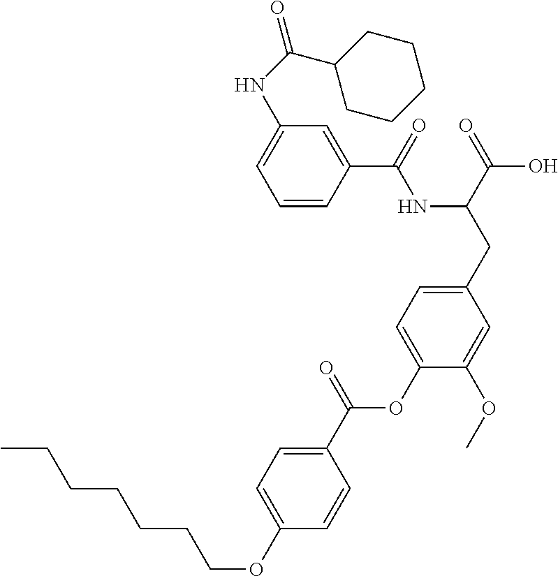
C1=CC(C(=O)NC(CC2=CC=C(OC(C3=CC=C(OCCCCCCC)C=C3)=O)C(OC)=C2)C(=O)O)=CC(NC(=O)C2CCCCC2)=C1
